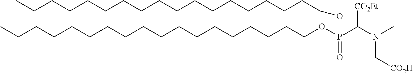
C(CCCCCCCCCCCCCCOP(OCCCCCCCCCCCCCCCCCC)(=O)C(N(C)C[CO2H])[CO2Et])CCC
